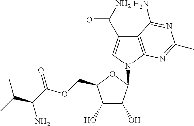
C1(O)C(O)C(COC(C(C(C)C)N)=O)OC1N1C=C(C(N)=O)C2=C1N=C(C)N=C2N
